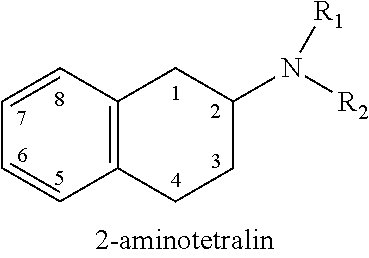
C12=C(C=CC=C1)CC(N([R2])[R1])CC2
